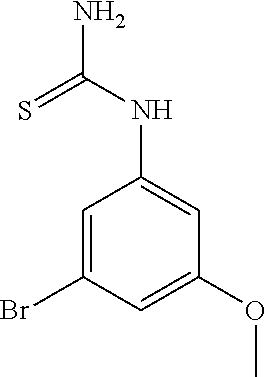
C1=C(Br)C=C(OC)C=C1NC(=S)N
